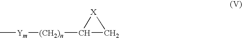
C1([(CH2)n][Ym]C)C[X]1
